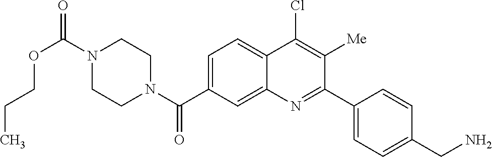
N1(C(OCCC)=O)CCN(C(=O)C2=CC=C3C(=C2)N=C(C2=CC=C(CN)C=C2)C([Me])=C3Cl)CC1
